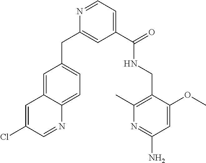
N1=CC=C(C(=O)NCC2=C(C)N=C(N)C=C2OC)C=C1CC1=CC=C2C(=C1)C=C(Cl)C=N2
